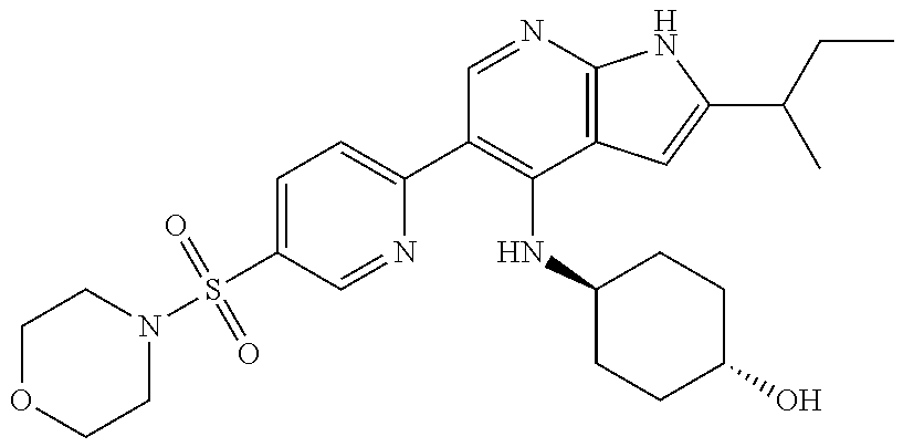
C1(C2=C(NC3CCC(O)CC3)C3=C(N=C2)NC(C(CC)C)=C3)=CC=C(S(N2CCOCC2)(=O)=O)C=N1
